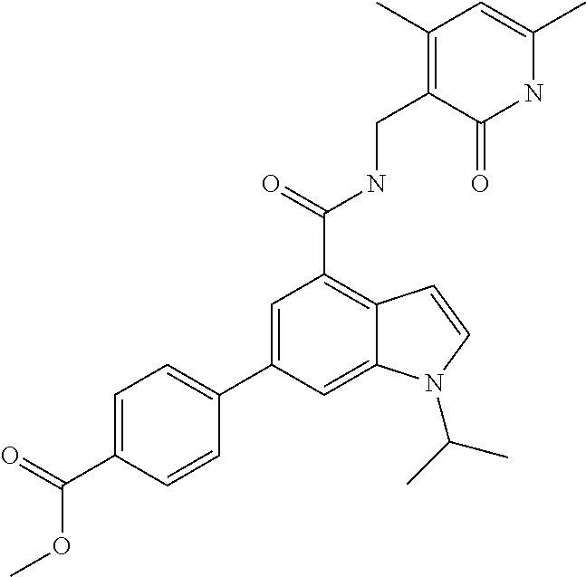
C1(C2=CC(C(NCC3=C(C)C=C(C)NC3=O)=O)=C3C(=C2)N(C(C)C)C=C3)=CC=C(C(=O)OC)C=C1
